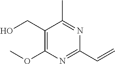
C1(CO)=C(OC)N=C(C=C)N=C1C
